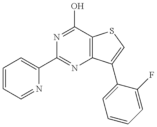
C1=CC=NC(C2=NC3=C(C(O)=N2)SC=C3C2=CC=CC=C2F)=C1
